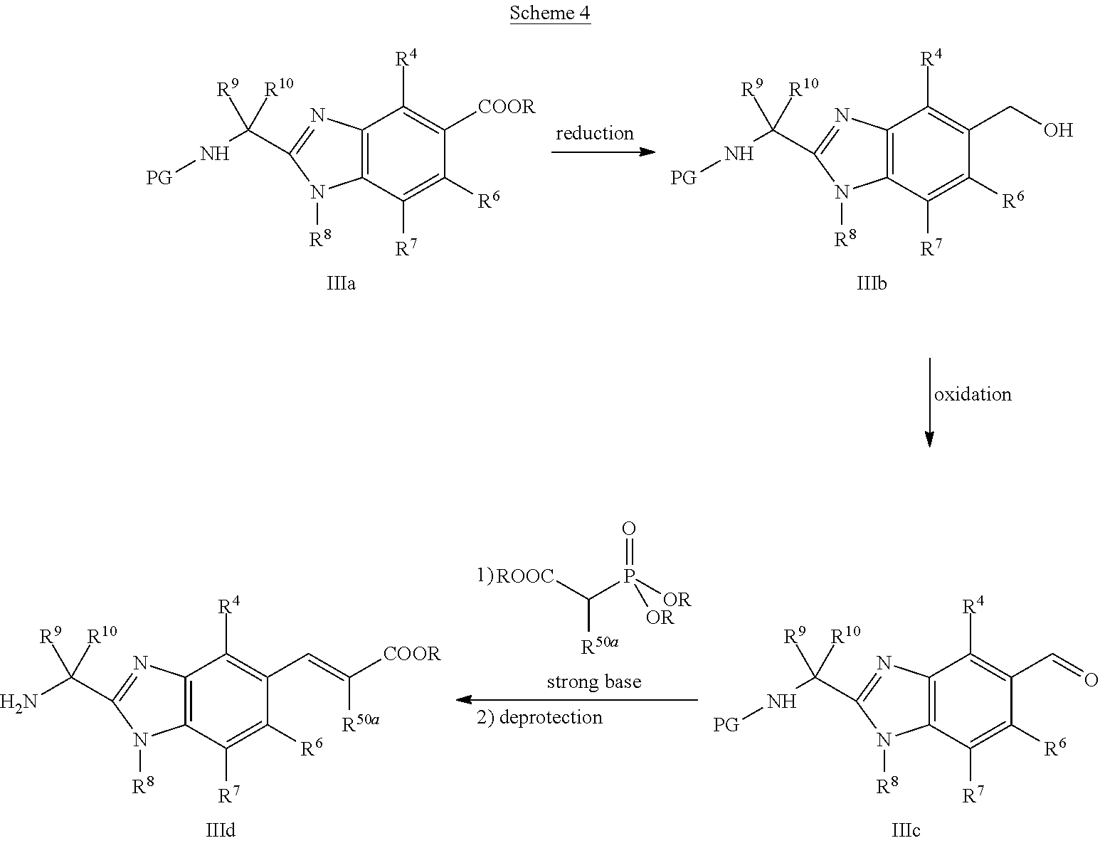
C12=C(C([R7])=C([R6])C([COOR])=C1[R4])N([R8])C(C([R9])([R10])N[PG])=N2.C12=C(C([R7])=C([R6])C(CO)=C1[R4])N([R8])C(C([R9])([R10])N[PG])=N2.C12=C(C([R7])=C([R6])C(C=O)=C1[R4])N([R8])C(C([R9])([R10])N[PG])=N2.C12=C(C([R7])=C([R6])C(C=C([COOR])[R50a])=C1[R4])N([R8])C(C([R9])([R10])N)=N2.[ROOC]C(P([OR])(=O)[OR])[R50a]
